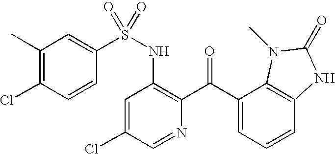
C1(C)=C(Cl)C=CC(S(NC2=C(C(C3=CC=CC4=C3N(C)C(=O)N4)=O)N=CC(Cl)=C2)(=O)=O)=C1
